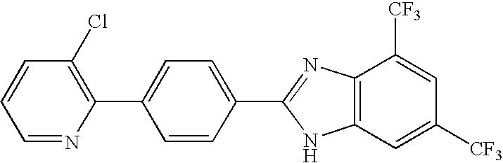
C1=NC(C2=CC=C(C3=NC4=C(N3)C=C([CF3])C=C4[CF3])C=C2)=C(Cl)C=C1
